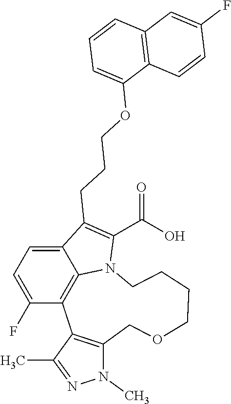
C12=CC=C(F)C3=C1N(C(C(=O)O)=C2CCCOC1=CC=CC2=C1C=CC(F)=C2)CCCCOCC1=C3C(C)=NN1C
